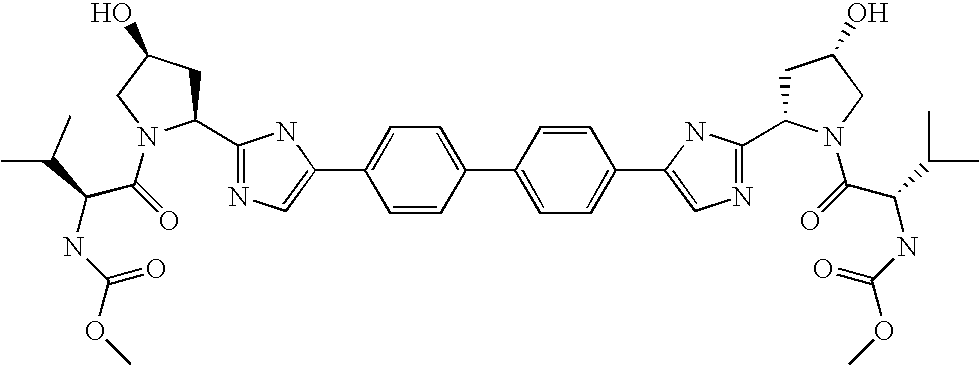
C1(C2CC(O)CN2C(C(NC(OC)=O)C(C)C)=O)=NC=C(C2=CC=C(C3=CC=C(C4=CN=C(C5CC(O)CN5C(=O)C(NC(OC)=O)C(C)C)N4)C=C3)C=C2)N1
